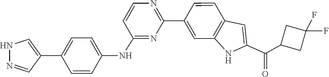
C1=CN=C(C2=CC3=C(C=C2)C=C(C(=O)C2CC(F)(F)C2)N3)N=C1NC1=CC=C(C2=CNN=C2)C=C1
